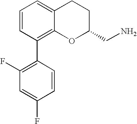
C1=CC(C2=C(F)C=C(F)C=C2)=C2C(=C1)CCC(CN)O2
